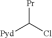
[Pr]C(Cl)[Pyd]
